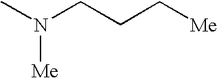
CN(CCC[Me])[Me]
